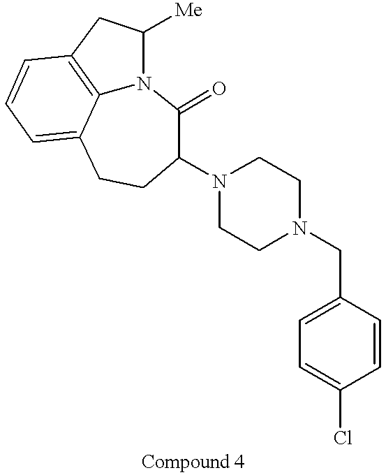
C1([Me])CC2=C3N1C(=O)C(N1CCN(CC4=CC=C(Cl)C=C4)CC1)CCC3=CC=C2
